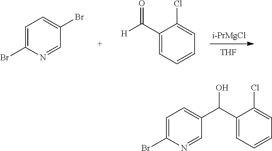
C1=C(Br)N=CC(C(O)C2=CC=CC=C2Cl)=C1.C1=C(Br)N=CC(Br)=C1.[H]C(=O)C1=CC=CC=C1Cl.[i-PrMgCl].[THF]
